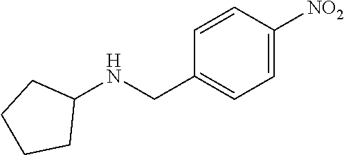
N(CC1=CC=C([NO2])C=C1)C1CCCC1
